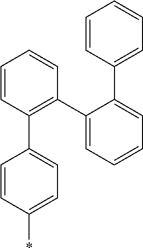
C1=CC(C2=CC=C(*)C=C2)=C(C2=CC=CC=C2C2=CC=CC=C2)C=C1
